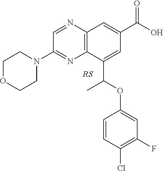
C1OCCN(C2=NC3=C(N=C2)C=C(C(O)=O)C=C3C(OC2=CC(F)=C(Cl)C=C2)C)C1
